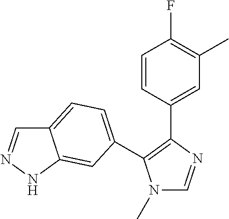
N1(C)C=NC(C2=CC(C)=C(F)C=C2)=C1C1=CC=C2C=NNC2=C1
